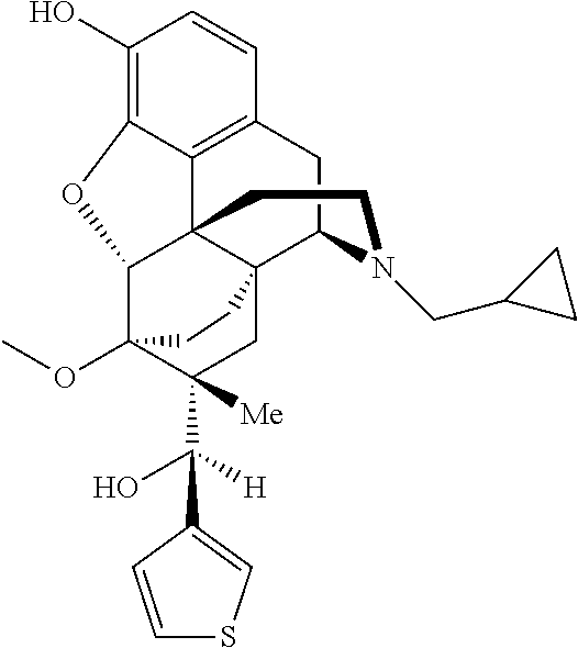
C1(O)=C2C3=C(C=C1)CC1C45C3(C(C(OC)(C(C(O)([H])C3=CSC=C3)([Me])C4)CC5)O2)CCN1CC1CC1
